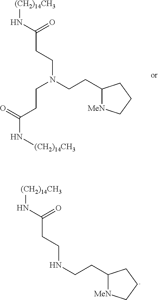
N(CCC1[MeN]CCC1)CCC(N[(CH2)14CH3])=O.C(N(CCC1[MeN]CCC1)CCC(N[(CH2)14CH3])=O)CC(N[(CH2)14CH3])=O
